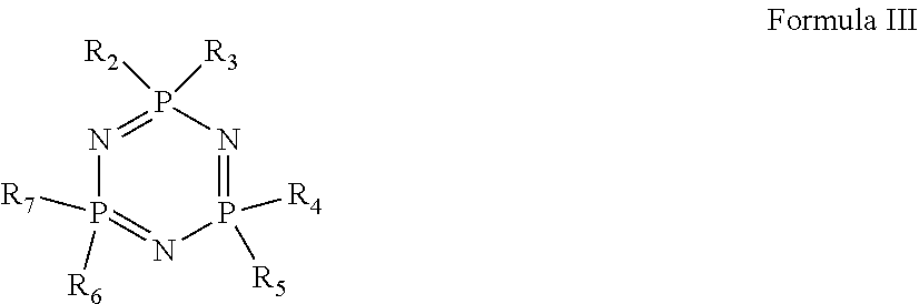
P1([R3])([R2])=NP([R7])([R6])=NP([R4])([R5])=N1
